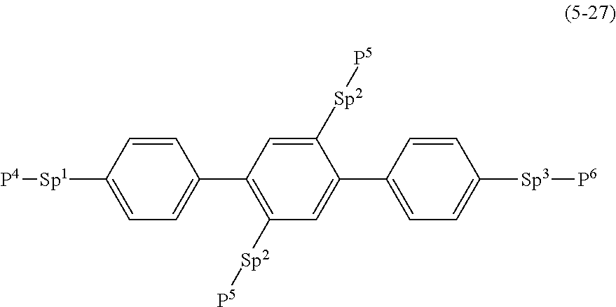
C1=C([Sp1][P4])C=CC(C2=C([Sp2][P5])C=C(C3=CC=C([Sp3][P6])C=C3)C([Sp2][P5])=C2)=C1
